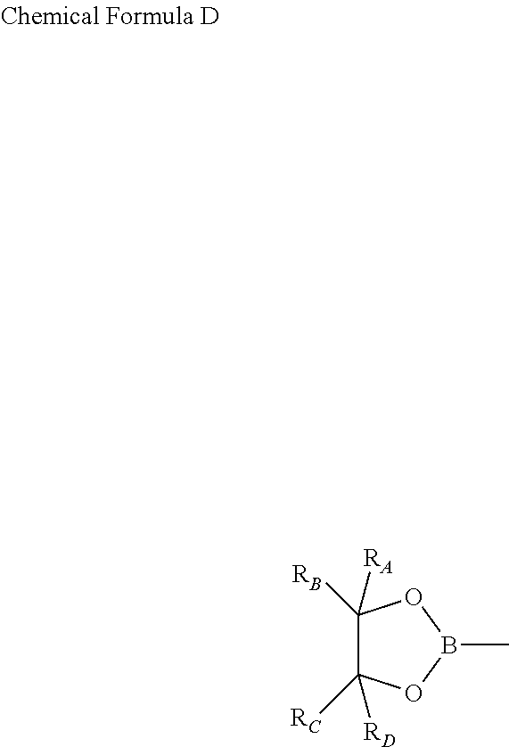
C1([RA])([RB])C([RD])([RC])OB(C)O1
